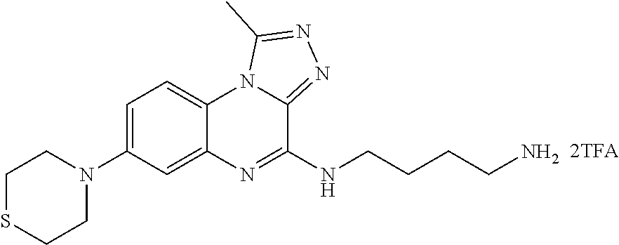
C1=C(N2CCSCC2)C=C2C(=C1)N1C(=NN=C1C)C(NCCCCN)=N2
